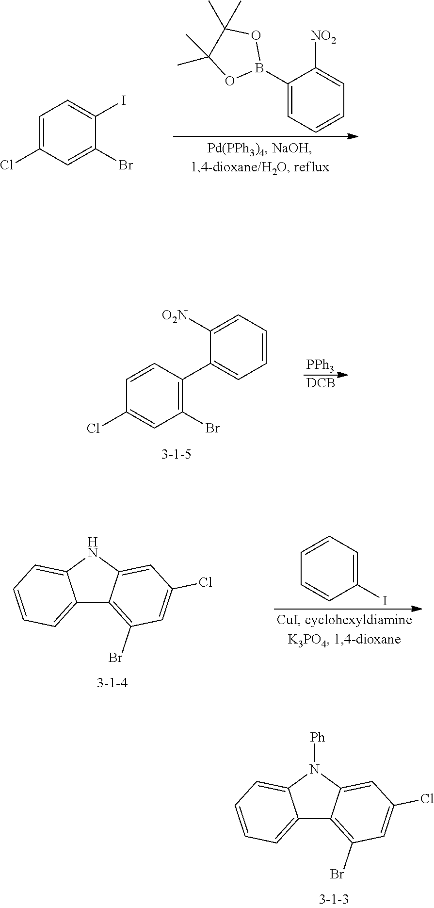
C1=C(Cl)C=C(Br)C(I)=C1.C1(B2OC(C)(C)C(C)(C)O2)=CC=CC=C1[NO2].C1=CC(C2=CC=CC=C2[O2N])=C(Br)C=C1Cl.[PPh3].[DCB].C12=CC=CC=C1NC1=CC(Cl)=CC(Br)=C21.C1(I)=CC=CC=C1.C12=CC=CC=C1N([Ph])C1=CC(Cl)=CC(Br)=C21
